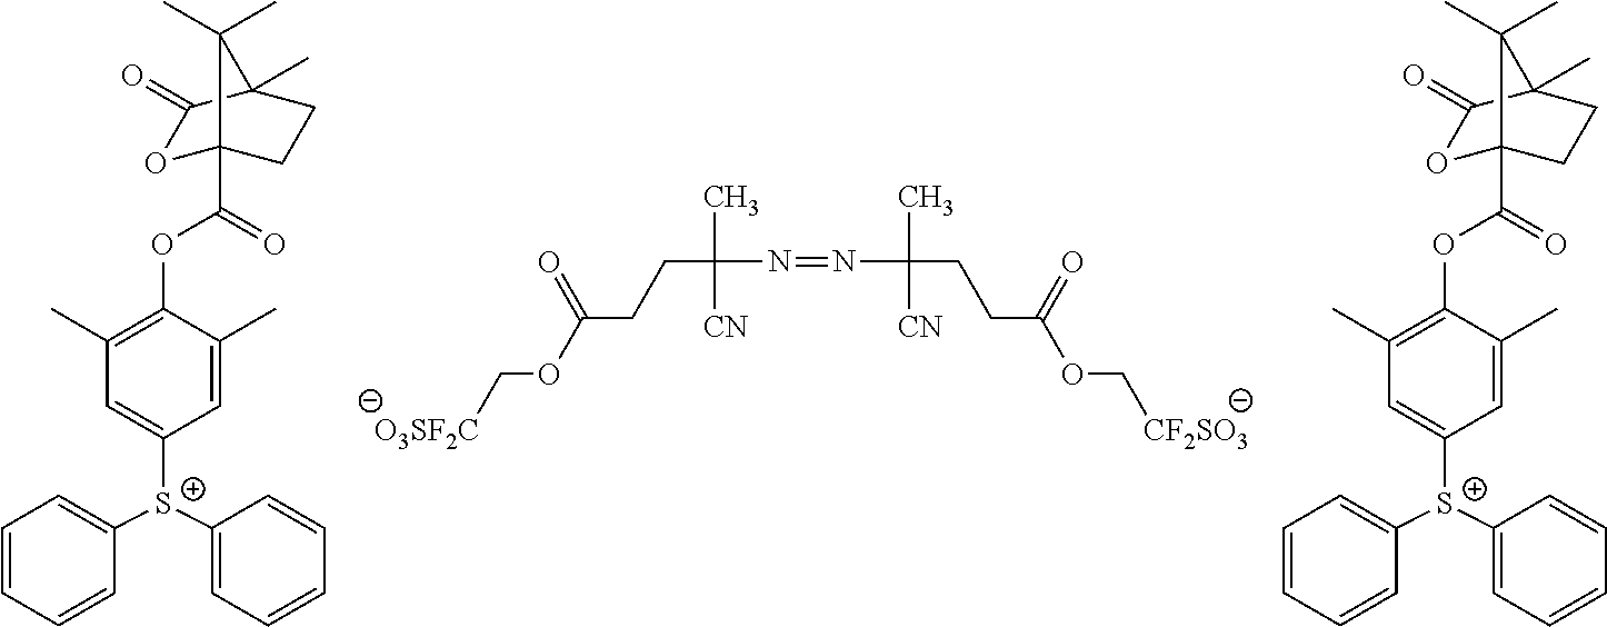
[O3SF2C]COC(CCC(N=NC(C)(CCC(OC[CF2SO3])=O)[CN])(C)[CN])=O.C1=CC=CC([S+](C2=CC=CC=C2)C2=CC(C)=C(OC(=O)C34OC(=O)C(C)(CC3)C4(C)C)C(C)=C2)=C1.C1=CC=CC([S+](C2=CC=CC=C2)C2=CC(C)=C(OC(=O)C34OC(=O)C(C)(CC3)C4(C)C)C(C)=C2)=C1
